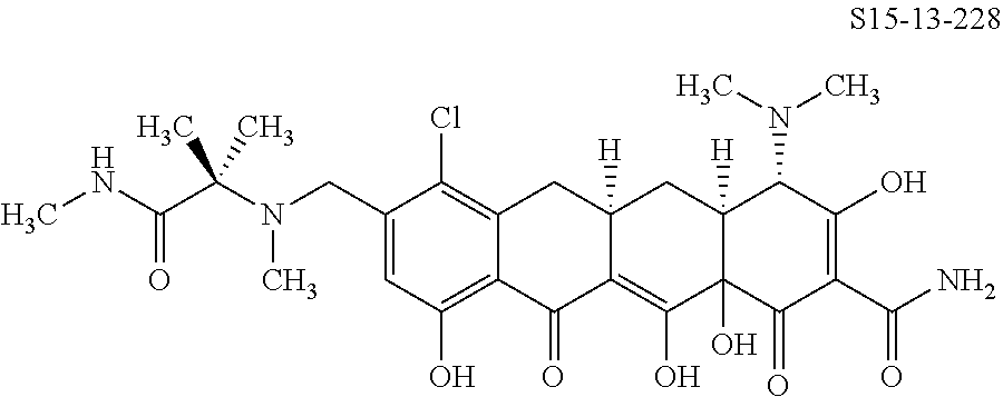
C1(CN(C(C(=O)NC)(C)C)C)=CC(O)=C2C(=C1Cl)CC1([H])C(=C(O)C3(O)C([H])(C1)C(N(C)C)C(O)=C(C(N)=O)C3=O)C2=O
